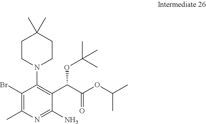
C1(Br)=C(C)N=C(N)C(C(C(OC(C)C)=O)OC(C)(C)C)=C1N1CCC(C)(C)CC1
